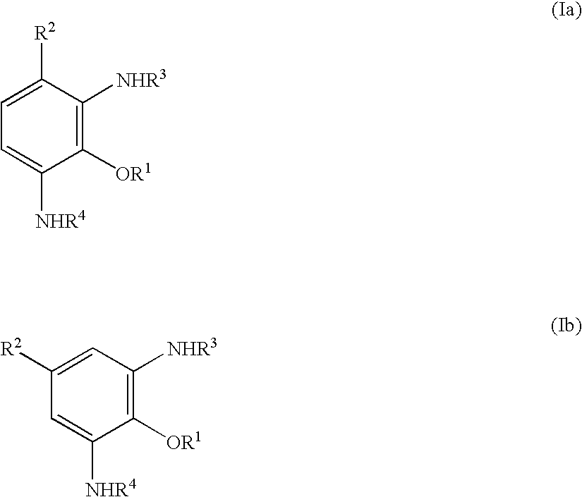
C1([OR1])=C([NHR3])C([R2])=CC=C1[NHR4].C1([OR1])=C([NHR3])C=C([R2])C=C1[NHR4]
